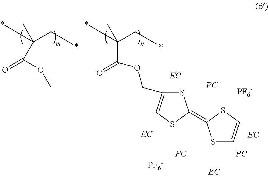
*C(C*)(C)C(=O)OC.*C(C*)(C)C(OCC1=CSC(=C2SC=CS2)S1)=O.[PC].[PC].[PC].[PF6-].[PF6-]
